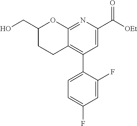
C1(CO)CCC2=C(C3=CC=C(F)C=C3F)C=C(C([OEt])=O)N=C2O1
